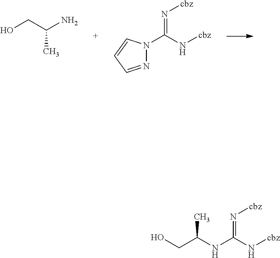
OCC(N)C.N1=CC=CN1C(N[cbz])=N[cbz].OCC(NC(N[cbz])=N[cbz])C
